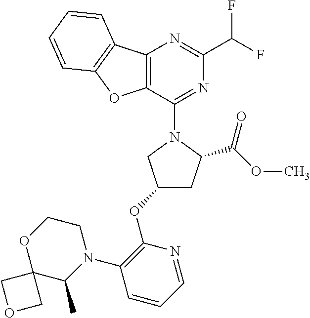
C1(OC2=C(N3CCOC4(C3C)COC4)C=CC=N2)CC(C(OC)=O)N(C2=NC(C(F)F)=NC3=C2OC2=C3C=CC=C2)C1
